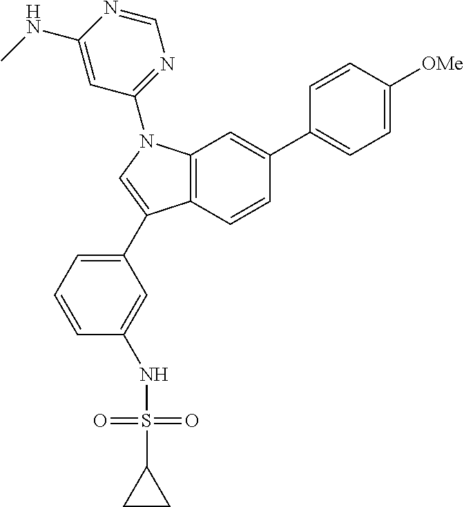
C12=C(C=CC(C3=CC=C([OMe])C=C3)=C1)C(C1=CC=CC(NS(C3CC3)(=O)=O)=C1)=CN2C1=NC=NC(NC)=C1
